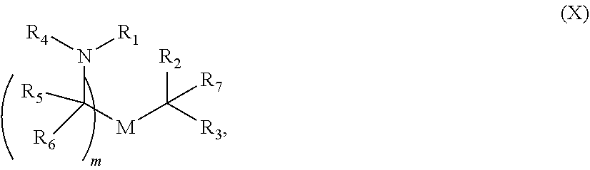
[R4]N([R1])C([R5])([R6])[M]C([R3])([R2])[R7]
